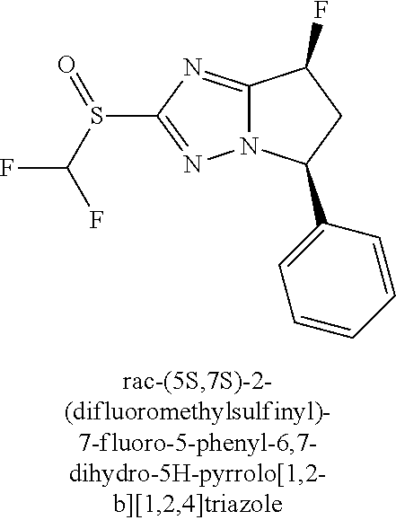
C12=NC(S(=O)C(F)F)=NN1C(C1=CC=CC=C1)CC2F
